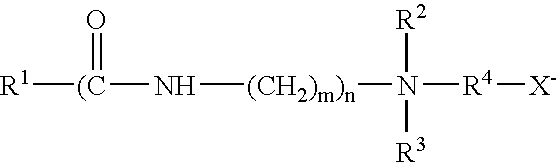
[R1][(C](=O)N[(CH2)m)n]N([R2])([R3])[R4][X-]
